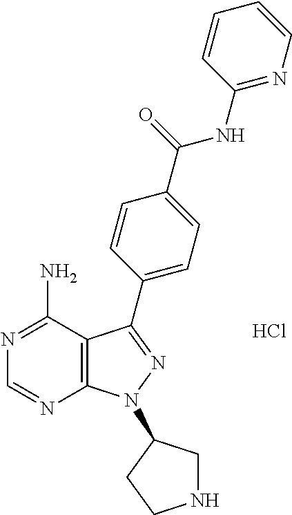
Cl.C12=C(C(N)=NC=N1)C(C1=CC=C(C(NC3=NC=CC=C3)=O)C=C1)=NN2C1CNCC1
